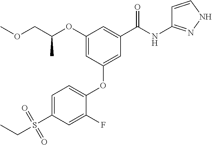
C1(OC(COC)C)=CC(OC2=CC=C(S(CC)(=O)=O)C=C2F)=CC(C(NC2=NNC=C2)=O)=C1
